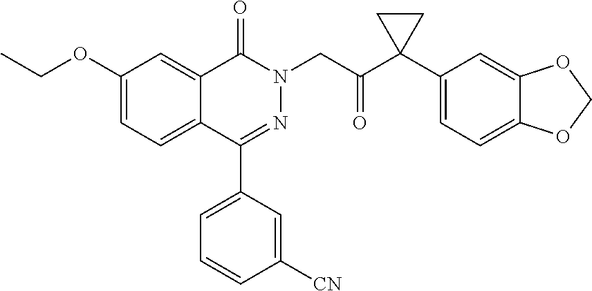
CCOC1=CC=C2C(=C1)C(=O)N(CC(C1(C3=CC=C4C(=C3)OCO4)CC1)=O)N=C2C1=CC=CC([CN])=C1
